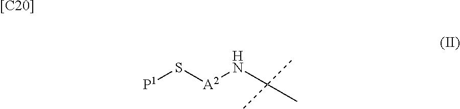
[P1]S[A2]NC(C)(C)C.[[C20]]
